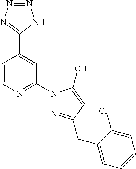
C1=CN=C(N2N=C(CC3=CC=CC=C3Cl)C=C2O)C=C1C1=NN=NN1
